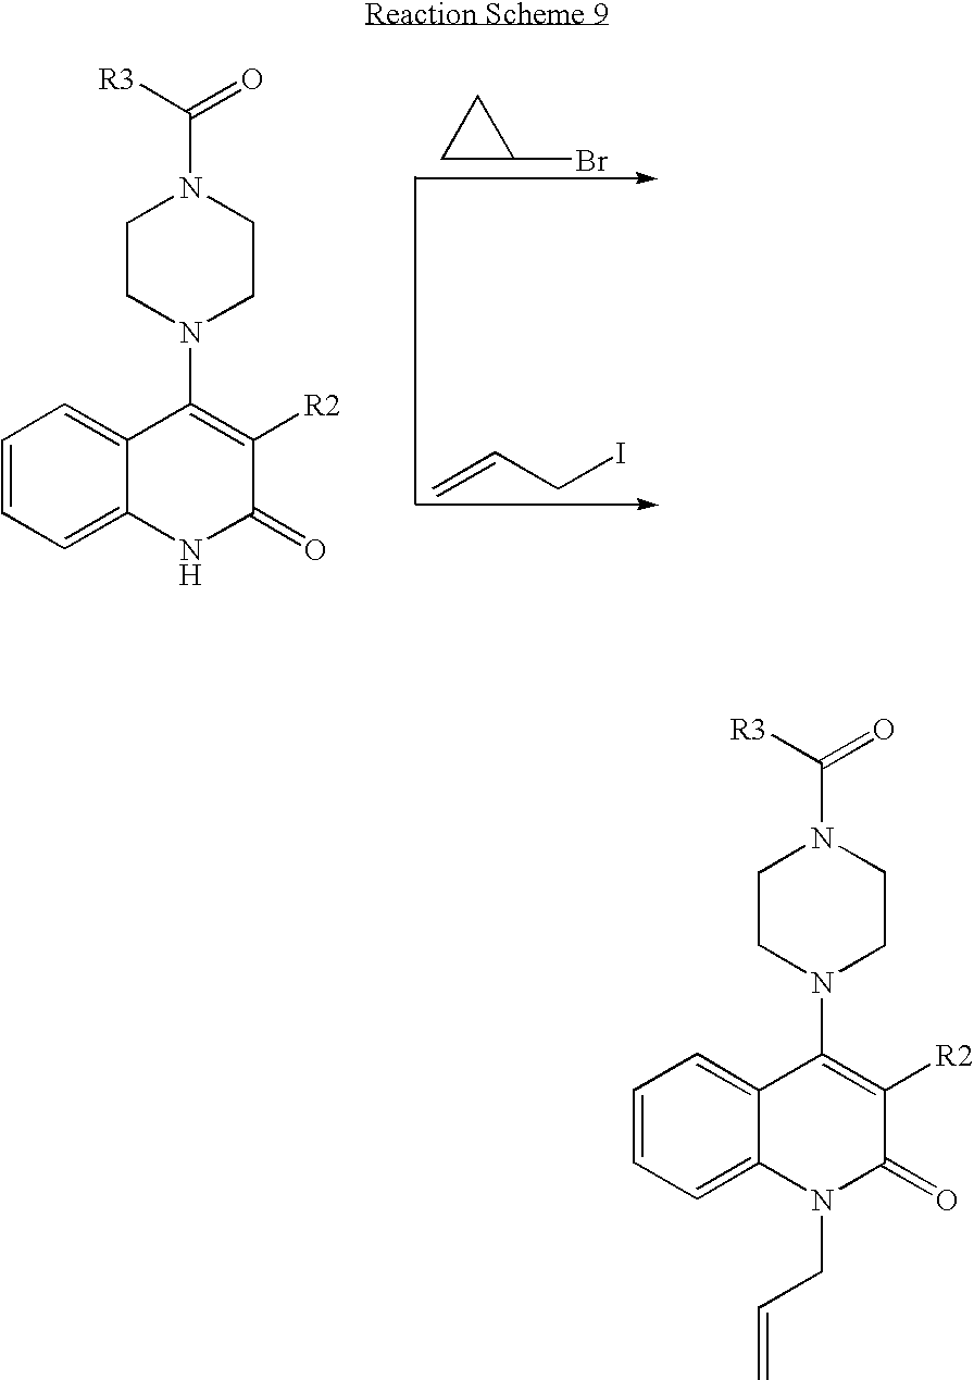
C1C(Br)C1.C=CCI.C1=CC=C2C(=C1)C(N1CCN(C([R3])=O)CC1)=C([R2])C(=O)N2.C1=CC=C2C(=C1)C(N1CCN(C([R3])=O)CC1)=C([R2])C(=O)N2CC=C
